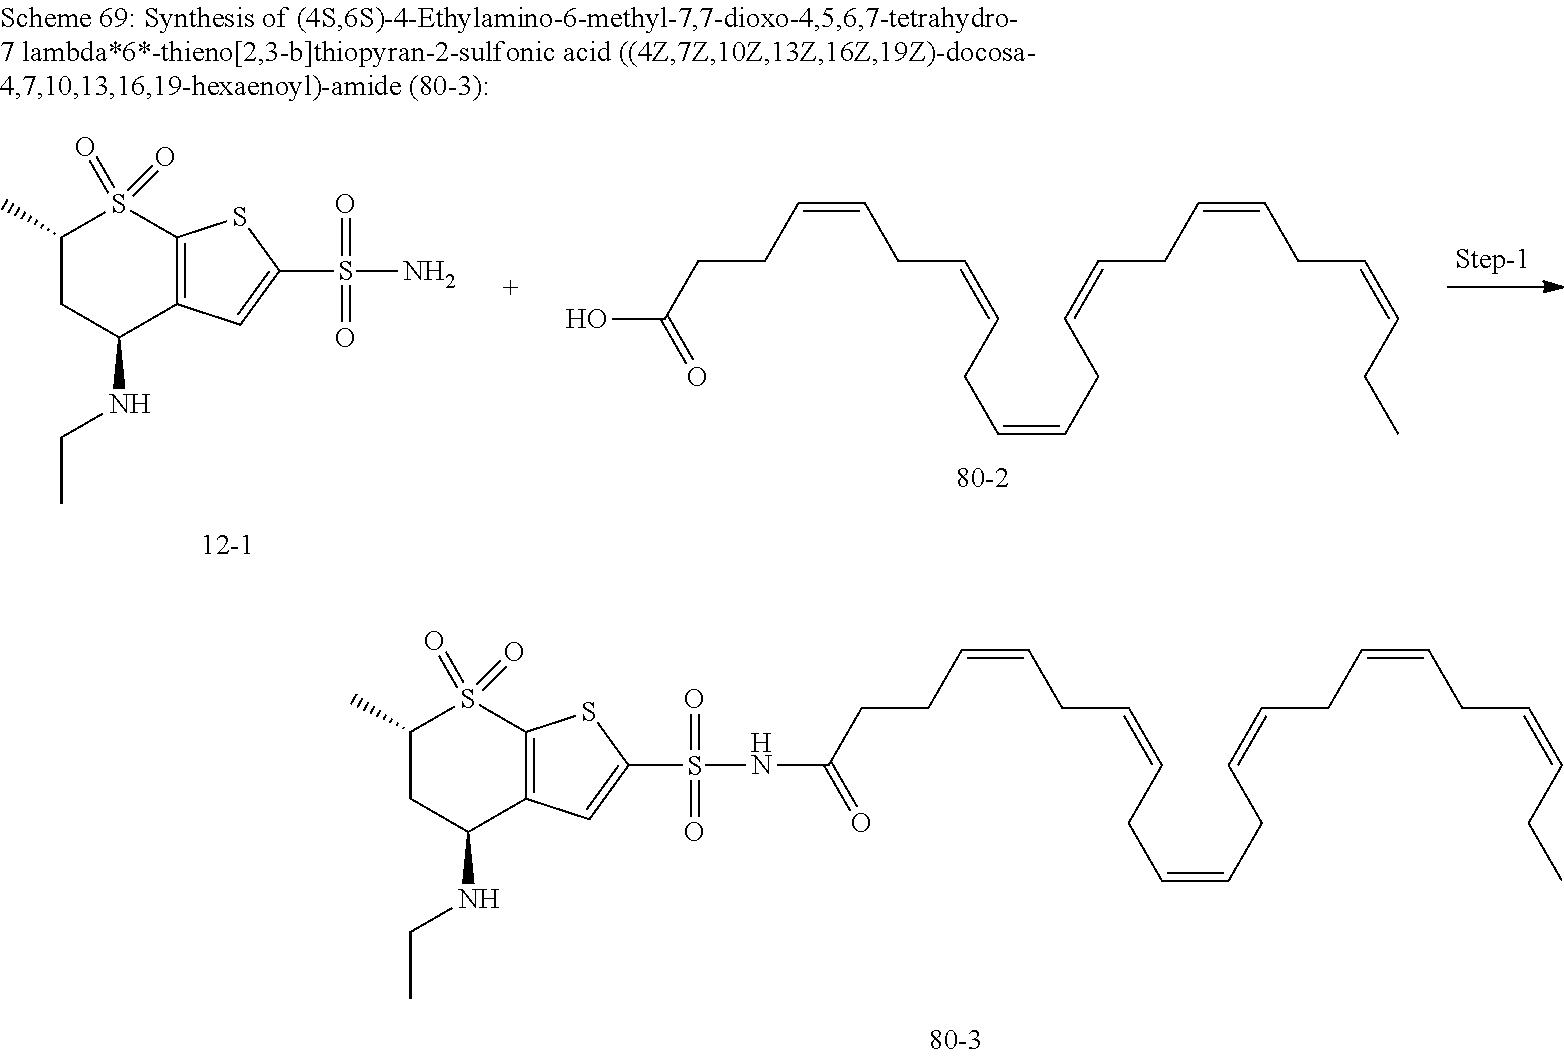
C1(C)CC(NCC)C2=C(S1(=O)=O)SC(S(NC(=O)CCC=CCC=CCC=CCC=CCC=CCC=CCC)(=O)=O)=C2.OC(=O)CCC=CCC=CCC=CCC=CCC=CCC=CCC.C1(C)CC(NCC)C2=C(S1(=O)=O)SC(S(N)(=O)=O)=C2
